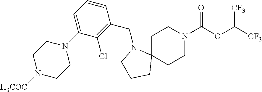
C1C2(CCN(C(OC([CF3])[CF3])=O)C1)N(CC1=C(Cl)C(N3CCN([H3COC])CC3)=CC=C1)CCC2
